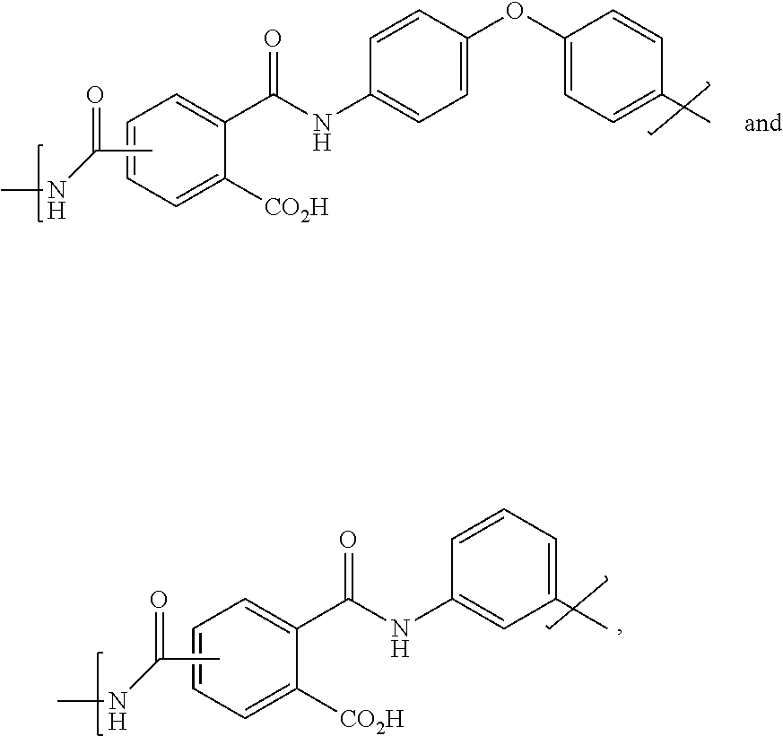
CNC(C)=O.C1=CC=C([CO2H])C(C(NC2=CC=C(OC3=CC=C(C)C=C3)C=C2)=O)=C1.CNC(C)=O.C1=CC=C([CO2H])C(C(NC2=CC(C)=CC=C2)=O)=C1
